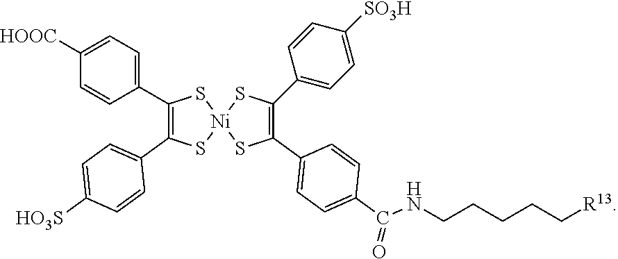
C1(C2=CC=C([HOOC])C=C2)=C(C2=CC=C([HO3S])C=C2)S[Ni]2(S1)SC(C1=CC=C(C(=O)NCCCCC[R13])C=C1)=C(C1=CC=C([SO3H])C=C1)S2
